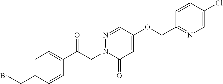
C1=C(CBr)C=CC(C(CN2C(=O)C=C(OCC3=NC=C(Cl)C=C3)C=N2)=O)=C1
